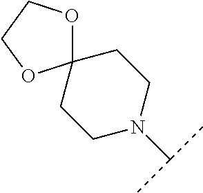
C12(CCN(C(C)C)CC1)OCCO2
